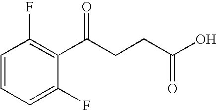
C1=CC=C(F)C(C(CCC(=O)O)=O)=C1F
